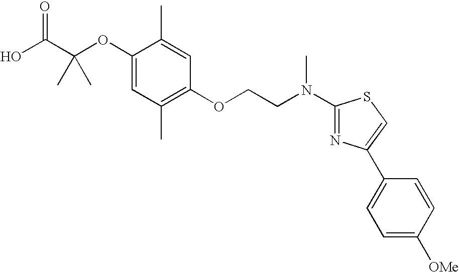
C1(OC(C(O)=O)(C)C)=CC(C)=C(OCCN(C2=NC(C3=CC=C([OMe])C=C3)=CS2)C)C=C1C
